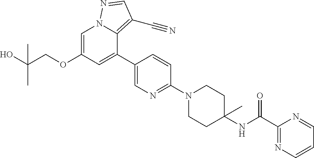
C1=C(OCC(O)(C)C)C=C(C2=CN=C(N3CCC(NC(C4=NC=CC=N4)=O)(C)CC3)C=C2)C2=C(C#N)C=NN12
